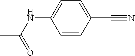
CC(NC1=CC=C(C#N)C=C1)=O
